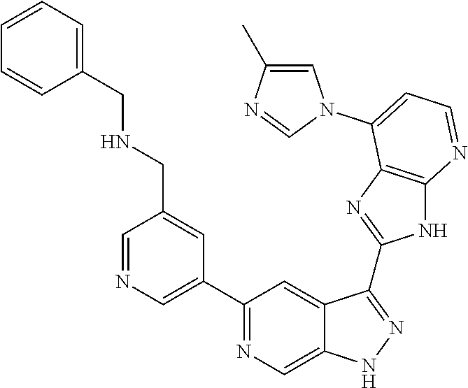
C1=NC=C(C2=NC=C3C(=C2)C(C2=NC4=C(N2)N=CC=C4N2C=C(C)N=C2)=NN3)C=C1CNCC1=CC=CC=C1
